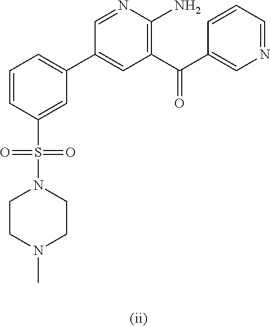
C1=CC(S(N2CCN(C)CC2)(=O)=O)=CC(C2=CC(C(C3=CN=CC=C3)=O)=C(N)N=C2)=C1
